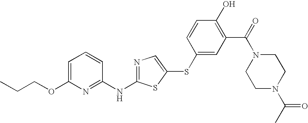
C1=C(OCCC)N=C(NC2=NC=C(SC3=CC(C(=O)N4CCN(C(C)=O)CC4)=C(O)C=C3)S2)C=C1
